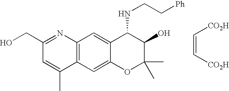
C12=C(C=C3C(=C1)C(NCC[Ph])C(O)C(C)(C)O3)C(C)=CC(CO)=N2.[CO2H]C=C[CO2H]
